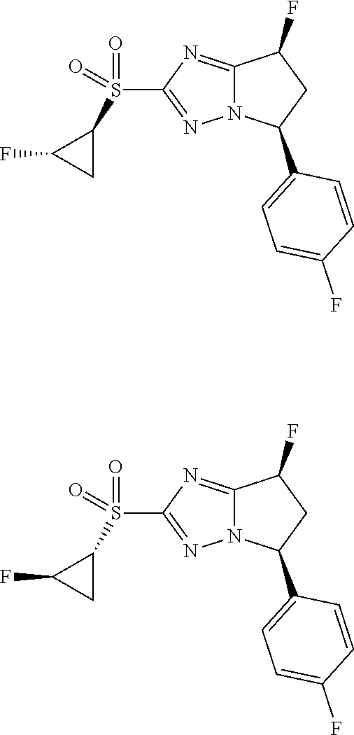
C12=NC(S(C3C(F)C3)(=O)=O)=NN1C(C1=CC=C(F)C=C1)CC2F.C12=NC(S(C3C(F)C3)(=O)=O)=NN1C(C1=CC=C(F)C=C1)CC2F
